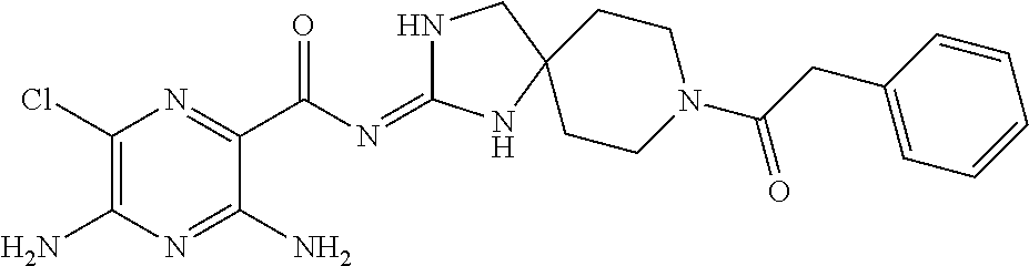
C1(Cl)=C(N)N=C(N)C(C(=O)N=C2NCC3(N2)CCN(C(=O)CC2=CC=CC=C2)CC3)=N1
